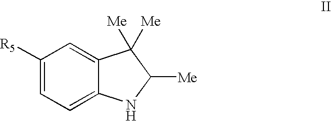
C12=CC=C([R5])C=C1C([Me])([Me])C([Me])N2
